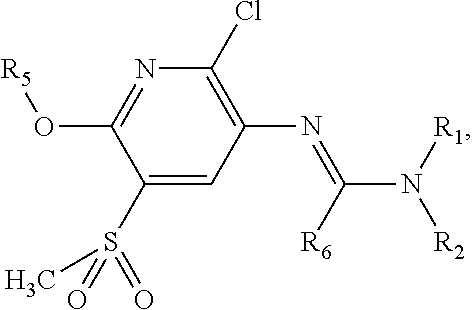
C1(S(C)(=O)=O)=CC(N=C([R6])N([R1])[R2])=C(Cl)N=C1O[R5]
